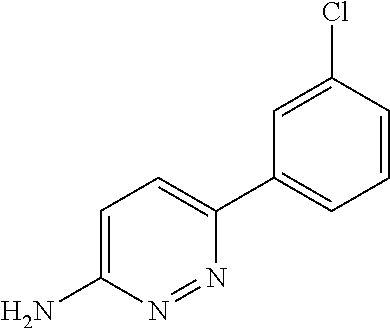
C1(C2=CC=C(N)N=N2)=CC=CC(Cl)=C1
